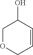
C1OCC=CC1O
